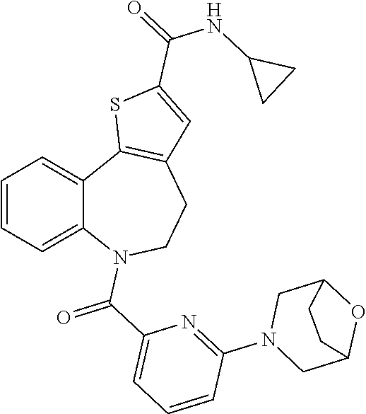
C1=CC=C2C(=C1)C1=C(CCN2C(C2=CC=CC(N3CC4OC(C3)CC4)=N2)=O)C=C(C(=O)NC2CC2)S1
